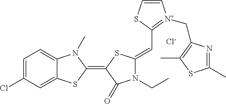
[Cl-].C1=C(Cl)C=C2C(=C1)N(C)C(=C1C(=O)N(CC)C(=CC3=[N+](CC4=C(C)SC(C)=N4)C=CS3)S1)S2
